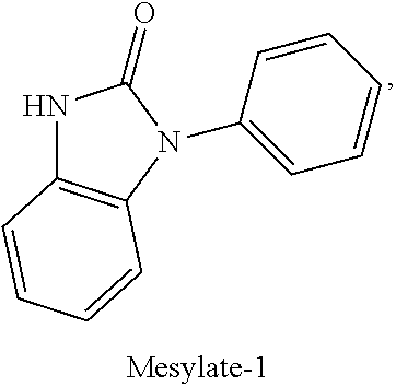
N1C2=C(N(C3=CC=CC=C3)C1=O)C=CC=C2
